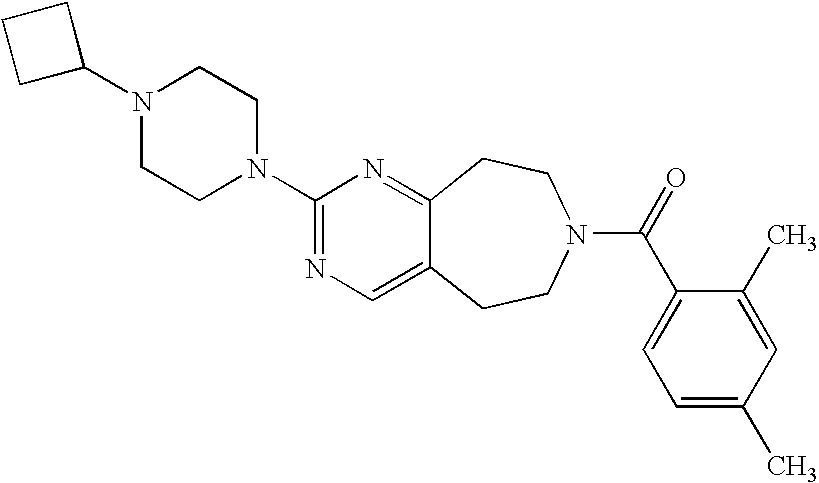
C1C(N2CCN(C3=NC=C4C(=N3)CCN(C(=O)C3=CC=C(C)C=C3C)CC4)CC2)CC1
